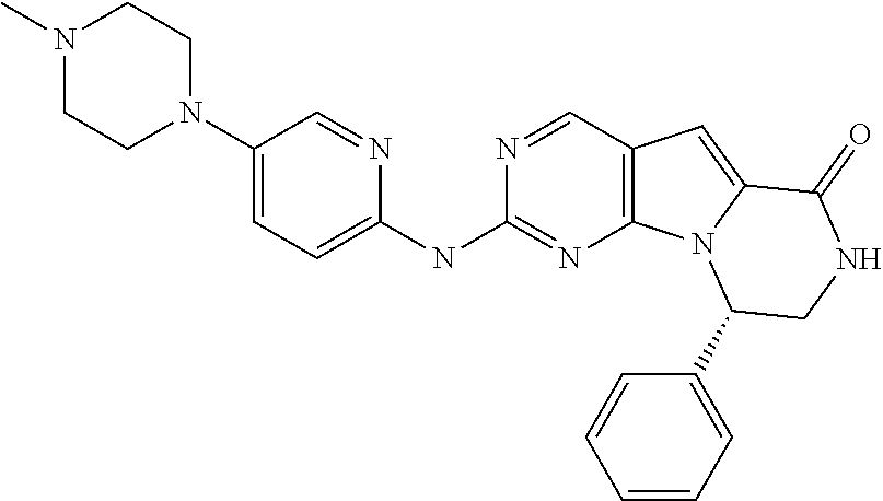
N1(C)CCN(C2=CC=C(NC3=NC4=C(C=N3)C=C3N4C(C4=CC=CC=C4)CNC3=O)N=C2)CC1
